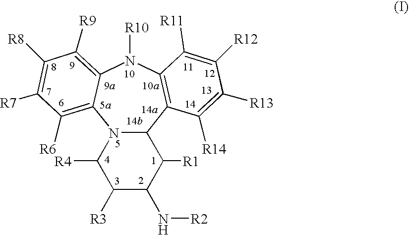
N12C(C3=C(N([R10])C4=C([R9])C([R8])=C([R7])C([R6])=C14)C([R11])=C([R12])C([R13])=C3[R14])C([R1])C(N[R2])C([R3])C2[R4]
